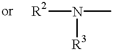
[R2]N(C)[R3]
